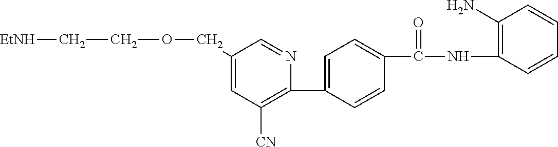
C1(C2=CC=C(C(NC3=C(N)C=CC=C3)=O)C=C2)=C([CN])C=C(COCC[EtNH])C=N1
